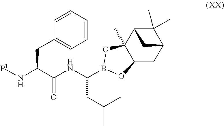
C1=CC=CC=C1CC(C(NC(CC(C)C)B1OC2(C)C(CC3C(C)(C)C2C3)O1)=O)N[P1]
